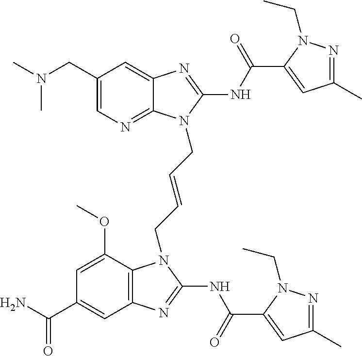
C1(CN(C)C)=CN=C2C(=C1)N=C(NC(=O)C1=CC(C)=NN1CC)N2CC=CCN1C2=C(C=C(C(N)=O)C=C2OC)N=C1NC(=O)C1=CC(C)=NN1CC
